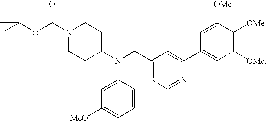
O(C(C)(C)C)C(N1CCC(N(CC2=CC=NC(C3=CC([OMe])=C([OMe])C([OMe])=C3)=C2)C2=CC([MeO])=CC=C2)CC1)=O
